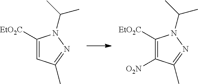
C1([EtO2C])=CC(C)=NN1C(C)C.C1([EtO2C])=C([O2N])C(C)=NN1C(C)C
